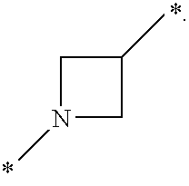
C1N(C)CC1C
